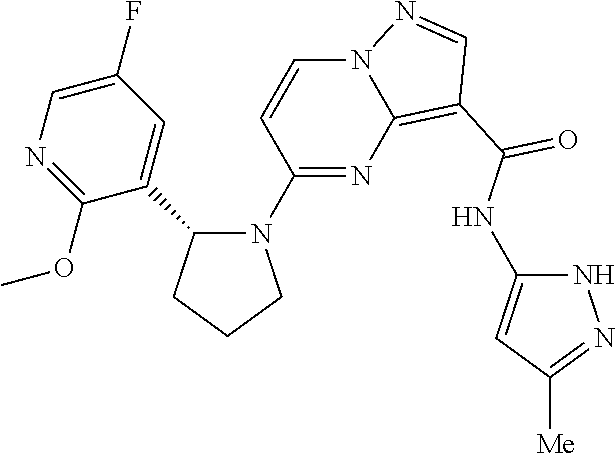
C1CCN(C2=NC3=C(C(=O)NC4=CC([Me])=NN4)C=NN3C=C2)C1C1=CC(F)=CN=C1OC
